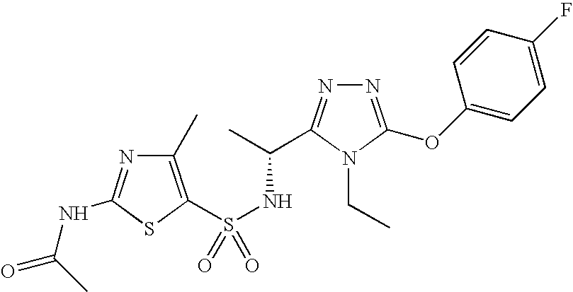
N1=C(OC2=CC=C(F)C=C2)N(CC)C(C(C)NS(=O)(=O)C2=C(C)N=C(NC(C)=O)S2)=N1
